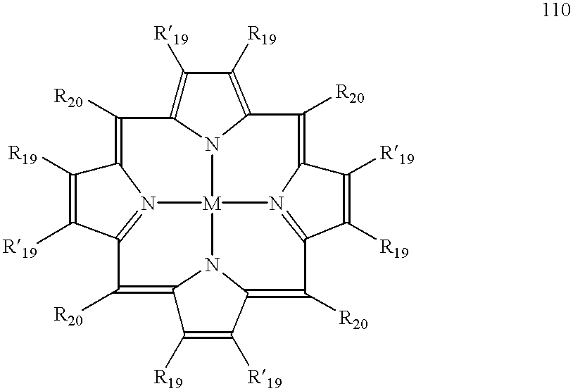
C1([R19])=C2N3C(=C1[R19])C([R20])=C1C([R19])=C([R19])C4=N1[M]31N3=C(C([R19])=C([R19])C3=C2[R20])C([R20])=C2C([R19])=C([R19])C(=C4[R20])N12
